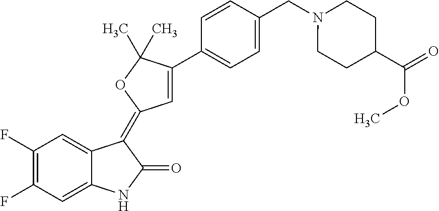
C1=C2C(=CC(F)=C1F)NC(=O)C2=C1C=C(C2=CC=C(CN3CCC(C(OC)=O)CC3)C=C2)C(C)(C)O1
